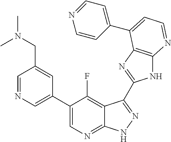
C1=NC=C(C2=CN=C3C(=C2F)C(C2=NC4=C(N2)N=CC=C4C2=CC=NC=C2)=NN3)C=C1CN(C)C
